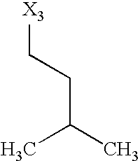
C([X3])CC(C)C
